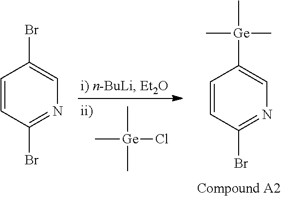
C[Ge](C)(Cl)C.C1=CC(Br)=NC=C1[Ge](C)(C)C.C1=CC(Br)=NC=C1Br
